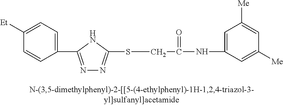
C1(C2=NN=C(SCC(NC3=CC([Me])=CC([Me])=C3)=O)N2)=CC=C([Et])C=C1
